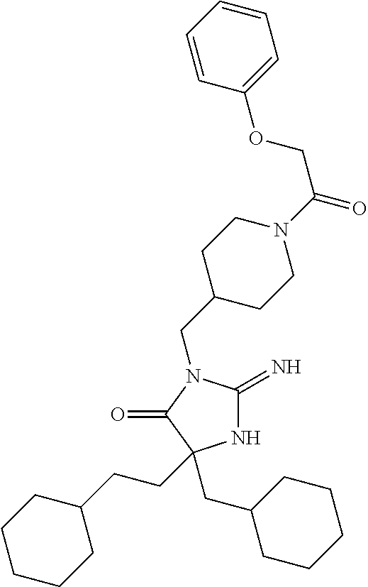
N1C(=N)N(CC2CCN(C(=O)COC3=CC=CC=C3)CC2)C(=O)C1(CCC1CCCCC1)CC1CCCCC1
